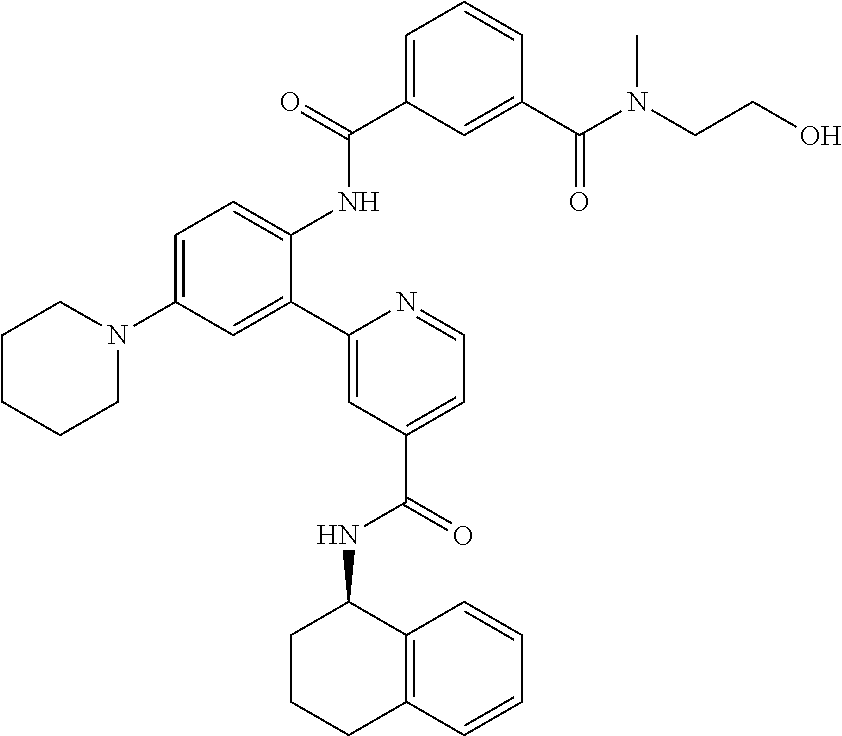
C1=C(C(=O)NC2=CC=C(N3CCCCC3)C=C2C2=CC(C(NC3CCCC4=C3C=CC=C4)=O)=CC=N2)C=C(C(N(CCO)C)=O)C=C1
